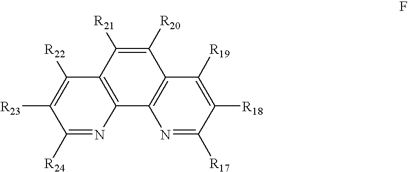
N1=C([R17])C([R18])=C([R19])C2=C1C1=C(C([R21])=C2[R20])C([R22])=C([R23])C([R24])=N1
